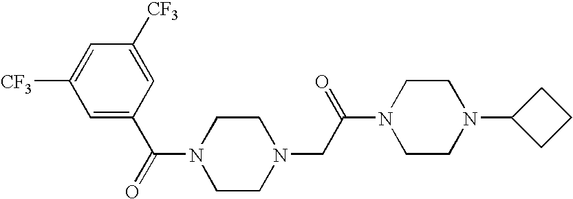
N1(CC(N2CCN(C3CCC3)CC2)=O)CCN(C(=O)C2=CC([CF3])=CC([CF3])=C2)CC1
